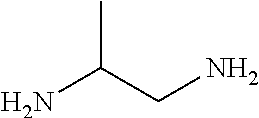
NC(CN)C
